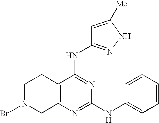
C1N([Bn])CC2=C(C1)C(NC1=NNC([Me])=C1)=NC(NC1=CC=CC=C1)=N2
